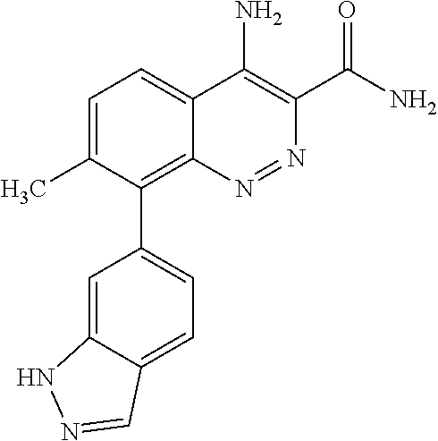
C1=C(C)C(C2=CC=C3C(=C2)NN=C3)=C2C(=C1)C(N)=C(C(N)=O)N=N2
